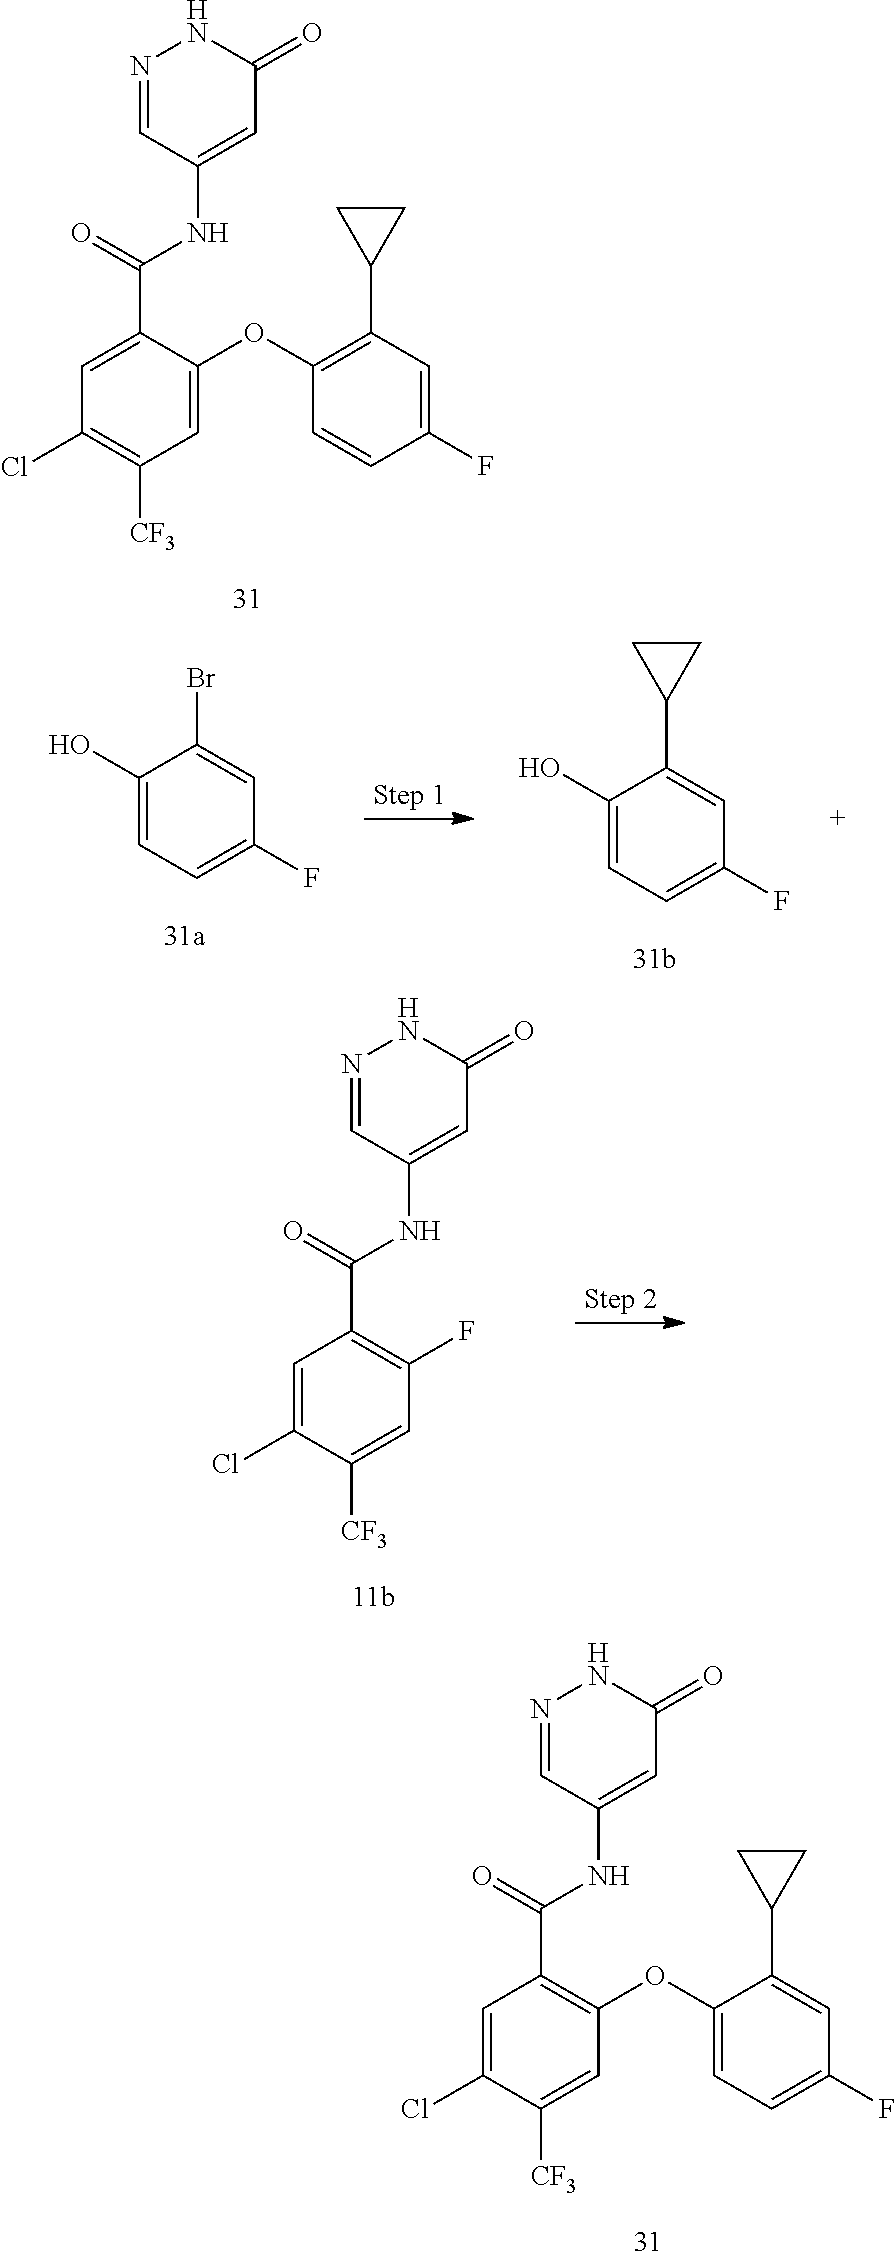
N1=CC(NC(C2=CC(Cl)=C([CF3])C=C2OC2=C(C3CC3)C=C(F)C=C2)=O)=CC(=O)N1.C1(O)=CC=C(F)C=C1Br.C1(O)=CC=C(F)C=C1C1CC1.N1=CC(NC(C2=C(F)C=C([CF3])C(Cl)=C2)=O)=CC(=O)N1.N1=CC(NC(C2=C(OC3=CC=C(F)C=C3C3CC3)C=C([CF3])C(Cl)=C2)=O)=CC(=O)N1
